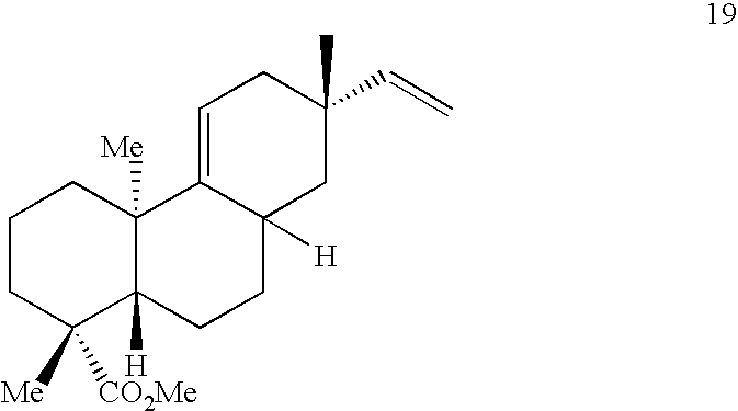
C1CC([CO2Me])([Me])C2([H])C([Me])(C1)C1=CCC(C)(C=C)CC1([H])CC2
